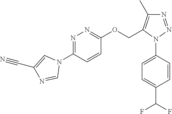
N1=C(N2C=C(C#N)N=C2)C=CC(OCC2=C(C)N=NN2C2=CC=C(C(F)F)C=C2)=N1
